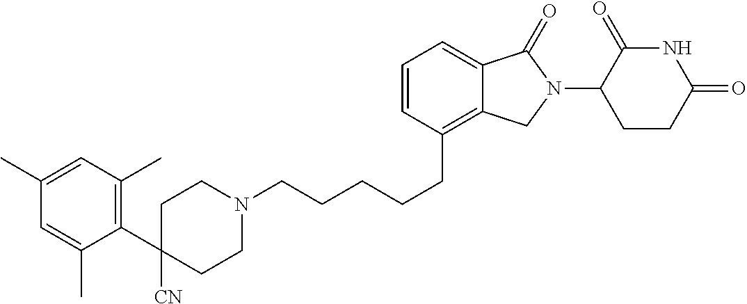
C1CN(CCCCCC2=C3C(=CC=C2)C(=O)N(C2C(=O)NC(=O)CC2)C3)CCC1([CN])C1=C(C)C=C(C)C=C1C
